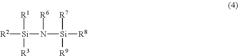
[R2][Si]([R1])([R3])N([R6])[Si]([R7])([R9])[R8]
